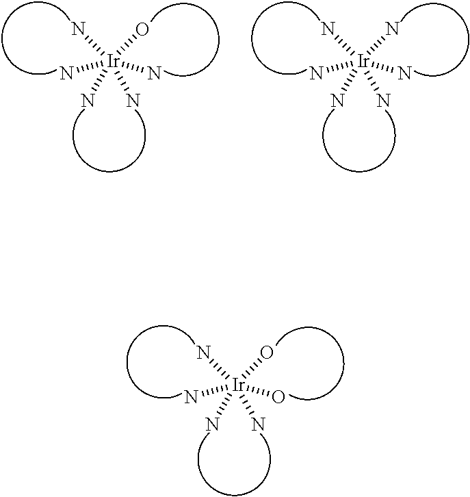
[Ir](N)(N)(O)(N)(N)O.[Ir](N)(N)(N)(N)(N)O.[Ir](N)(N)(N)(N)(N)N
